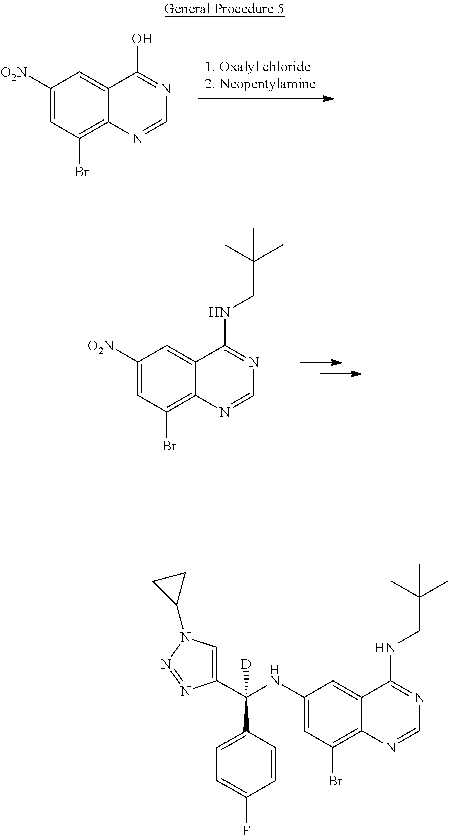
C1([O2N])=CC(Br)=C2C(=C1)C(O)=NC=N2.C1([O2N])=CC(Br)=C2C(=C1)C(NCC(C)(C)C)=NC=N2.C1(NC(C2=CN(C3CC3)N=N2)(C2=CC=C(F)C=C2)[D])=CC(Br)=C2C(=C1)C(NCC(C)(C)C)=NC=N2
